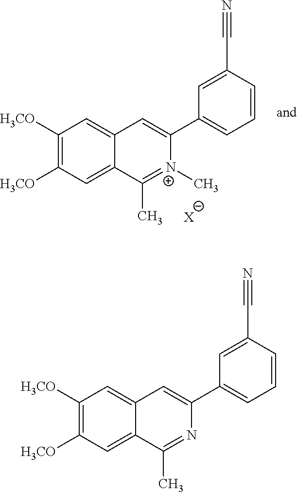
[X].C(C1=CC(C2=CC3=CC([H3CO])=C([H3CO])C=C3C(C)=[N+]2C)=CC=C1)#N.C(C1=CC(C2=CC3=CC([H3CO])=C([H3CO])C=C3C(C)=N2)=CC=C1)#N
